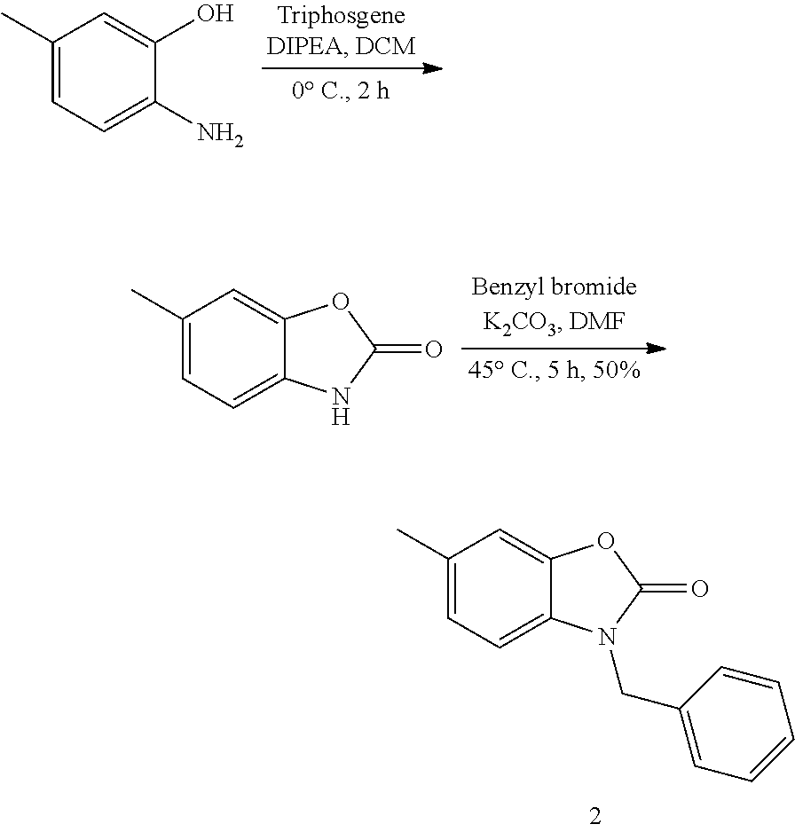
C1(C)=CC=C2C(=C1)OC(=O)N2CC1=CC=CC=C1.C1(C)=CC=C(N)C(O)=C1.C1(C)=CC=C2C(=C1)OC(=O)N2
